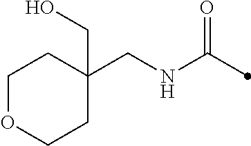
C1(CNC(=O)C)(CO)CCOCC1
